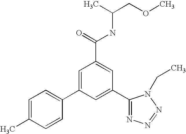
C1=C(C)C=CC(C2=CC(C(=O)NC(COC)C)=CC(C3=NN=NN3CC)=C2)=C1
